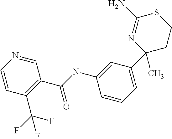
C1(N)=NC(C2=CC=CC(NC(C3=C(C(F)(F)F)C=CN=C3)=O)=C2)(C)CCS1
